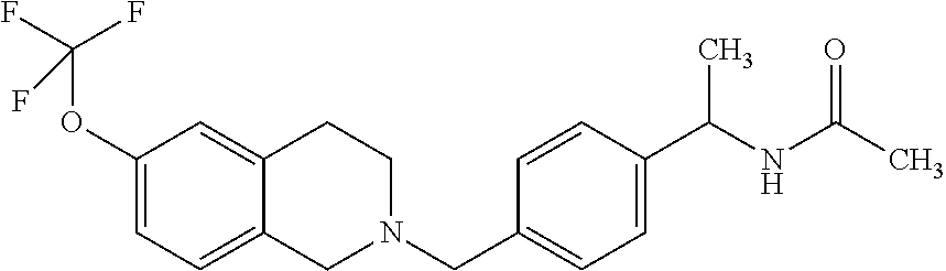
C1(OC(F)(F)F)=CC=C2C(=C1)CCN(CC1=CC=C(C(NC(C)=O)C)C=C1)C2
